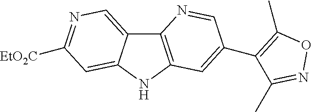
C12=C(NC3=CC([EtO2C])=NC=C13)C=C(C1=C(C)ON=C1C)C=N2
